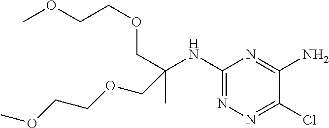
C1(NC(COCCOC)(C)COCCOC)=NN=C(Cl)C(N)=N1
